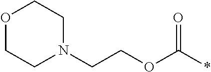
C(COC(*)=O)N1CCOCC1
